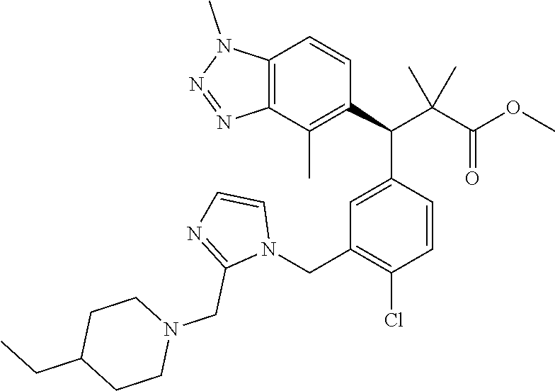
C12=C(C(C)=C(C(C(C(OC)=O)(C)C)C3=CC(CN4C=CN=C4CN4CCC(CC)CC4)=C(Cl)C=C3)C=C1)N=NN2C
